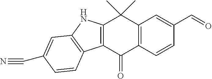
C12=C(C(=O)C3=C(C1(C)C)C=C(C=O)C=C3)C1=C(N2)C=C(C#N)C=C1
